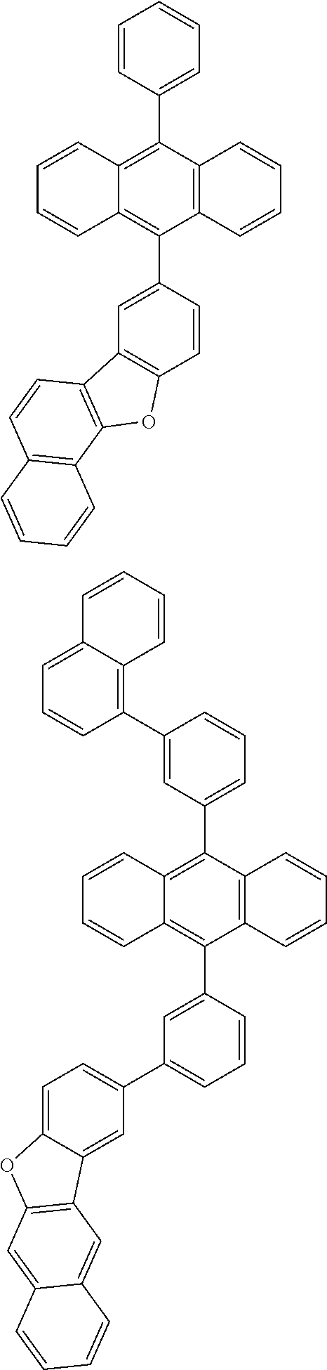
C12=C(C(C3=CC4=C(C=C3)OC3=C4C=CC4=C3C=CC=C4)=C3C(=C1C1=CC=CC=C1)C=CC=C3)C=CC=C2.C12=C(C(C3=CC(C4=CC=C5C(=C4)C4=C(O5)C=C5C(=C4)C=CC=C5)=CC=C3)=C3C(=C1C1=CC=CC(C4=C5C(=CC=C4)C=CC=C5)=C1)C=CC=C3)C=CC=C2
